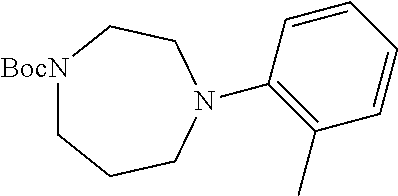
[BocN]1CCCN(C2=C(C)C=CC=C2)CC1
